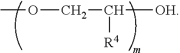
COCC([OH])[R4]
